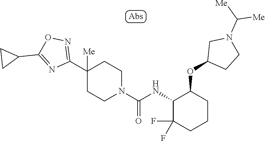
C1(C2([Me])CCN(C(=O)NC3C(F)(F)CCCC3OC3CCN(C([Me])[Me])C3)CC2)=NOC(C2CC2)=N1
